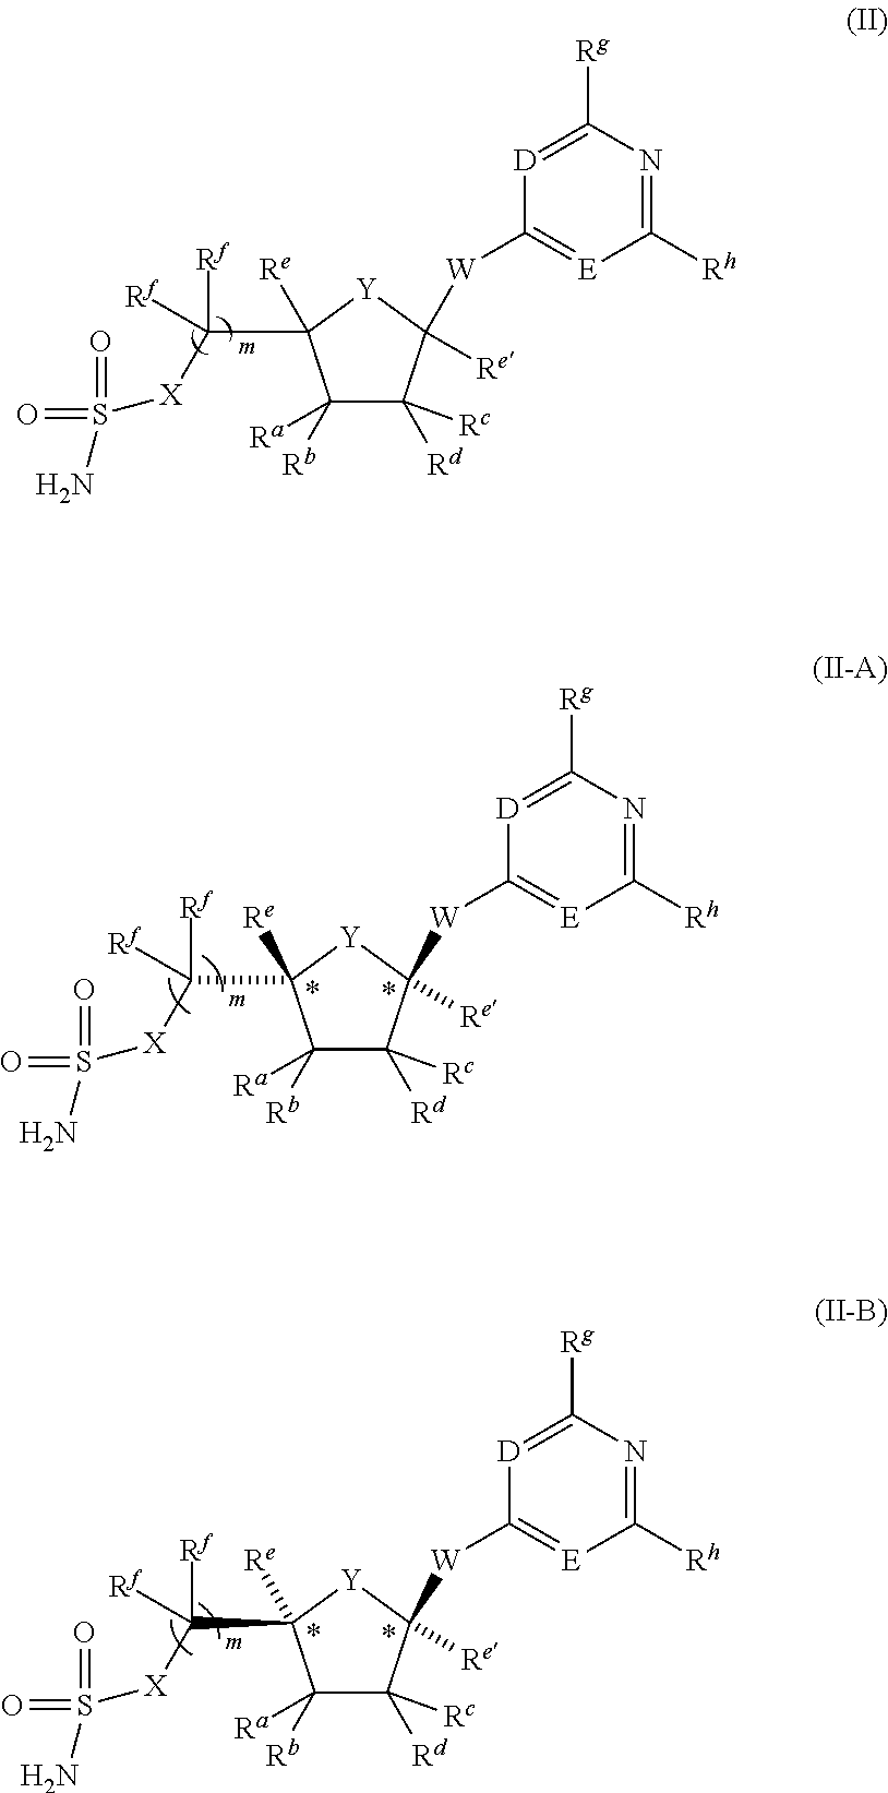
C1([Rh])=NC([Rg])=[D]C([W]C2([Re])C([Rd])([Rc])C([Ra])([Rb])C([Re])(C([Rf])([Rf])[X]S(N)(=O)=O)[Y]2)=[E]1.C1([Rh])=NC([Rg])=[D]C([W]C2([Re])C([Rd])([Rc])C([Ra])([Rb])C([Re])(C([Rf])([Rf])[X]S(N)(=O)=O)[Y]2)=[E]1.C1([Rh])=NC([Rg])=[D]C([W]C2([Re])C([Rd])([Rc])C([Ra])([Rb])C([Re])(C([Rf])([Rf])[X]S(N)(=O)=O)[Y]2)=[E]1
